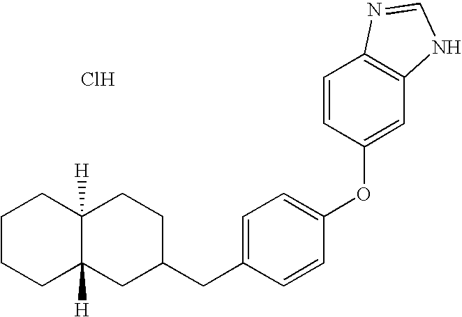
C1(CC2=CC=C(OC3=CC4=C(C=C3)N=CN4)C=C2)CCC2([H])C([H])(C1)CCCC2.Cl
